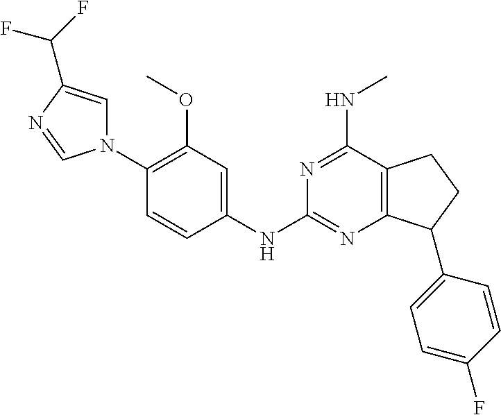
N1(C2=C(OC)C=C(NC3=NC4=C(C(NC)=N3)CCC4C3=CC=C(F)C=C3)C=C2)C=C(C(F)F)N=C1
